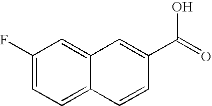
C1(F)=CC=C2C(=C1)C=C(C(=O)O)C=C2
